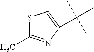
S1C(C)=NC(C(C)(C)C)=C1
